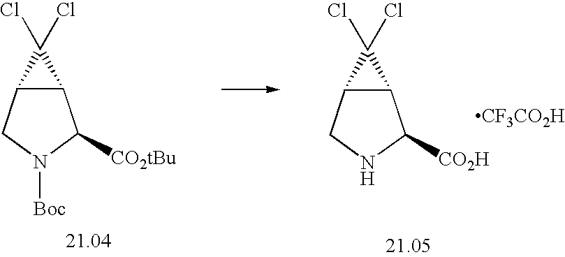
C12C(C([CO2tBu])N([Boc])C1)C2(Cl)Cl.C12C(C([CO2H])NC1)C2(Cl)Cl.[CF3CO2H]
